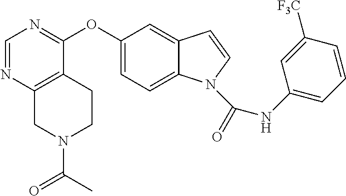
C1(OC2=NC=NC3=C2CCN(C(=O)C)C3)=CC=C2C(=C1)C=CN2C(NC1=CC=CC([F3C])=C1)=O
